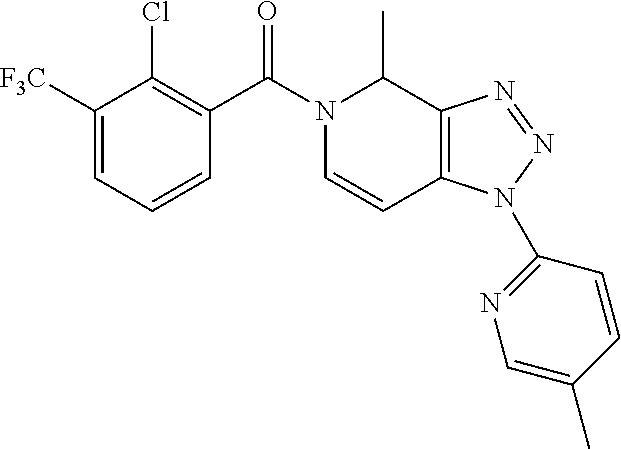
C1([F3C])=CC=CC(C(N2C=CC3=C(C2C)N=NN3C2=NC=C(C)C=C2)=O)=C1Cl
